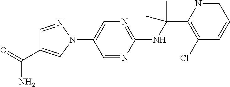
C1(NC(C2=C(Cl)C=CC=N2)(C)C)=NC=C(N2N=CC(C(=O)N)=C2)C=N1
